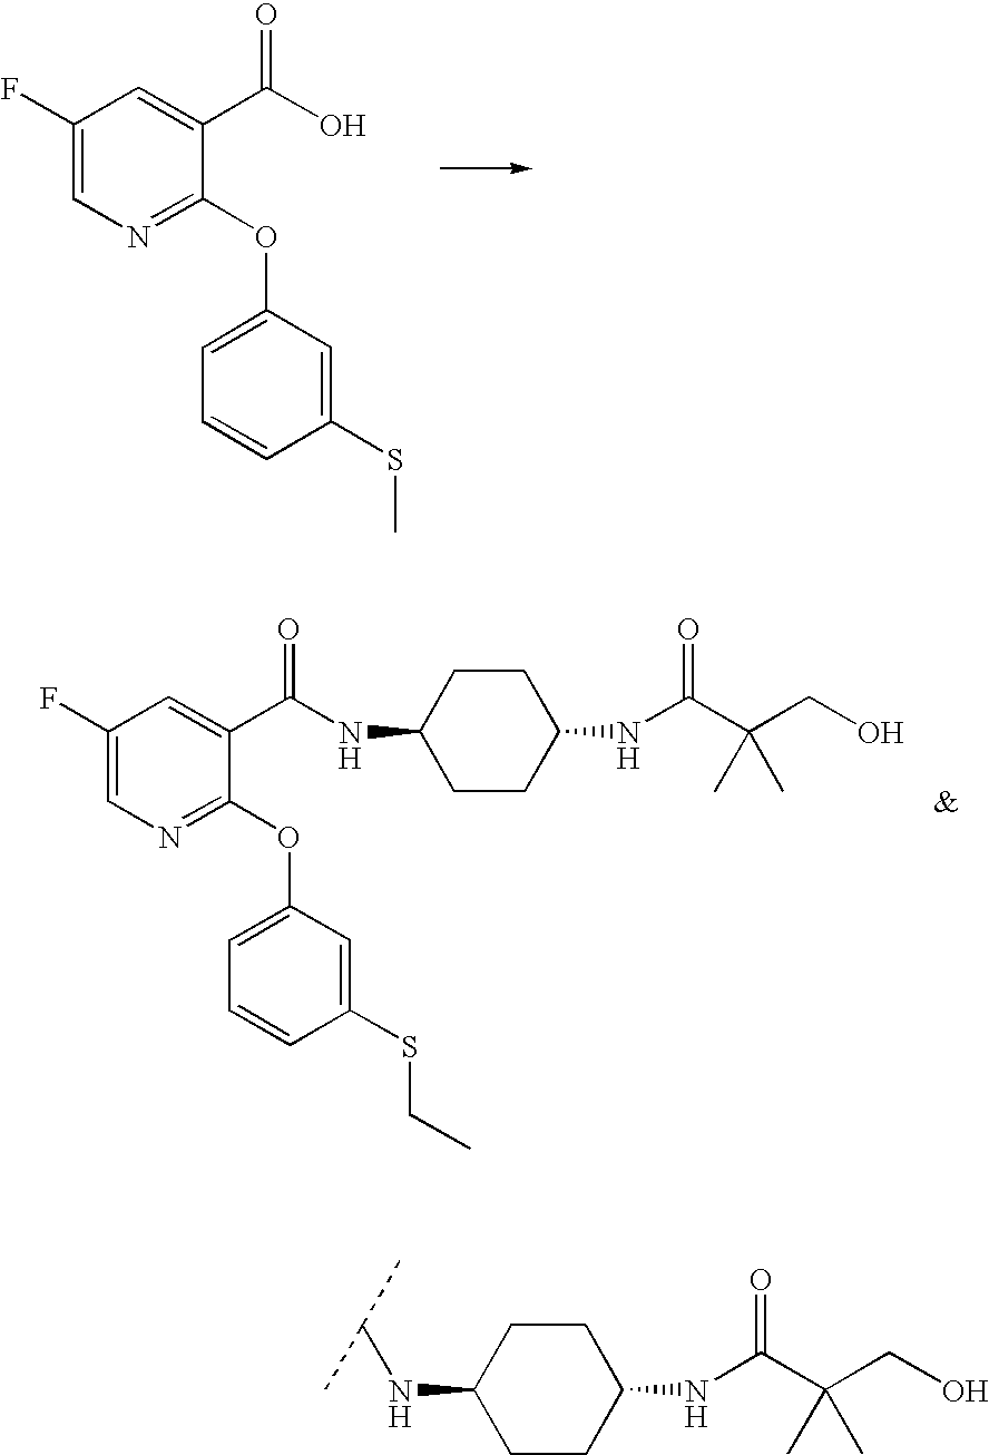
C1(F)=CN=C(OC2=CC=CC(SC)=C2)C(C(O)=O)=C1.C1(F)=CN=C(OC2=CC=CC(SCC)=C2)C(C(NC2CCC(NC(C(C)(CO)C)=O)CC2)=O)=C1.N(C1CCC(NC(C(C)(CO)C)=O)CC1)C(C)C
